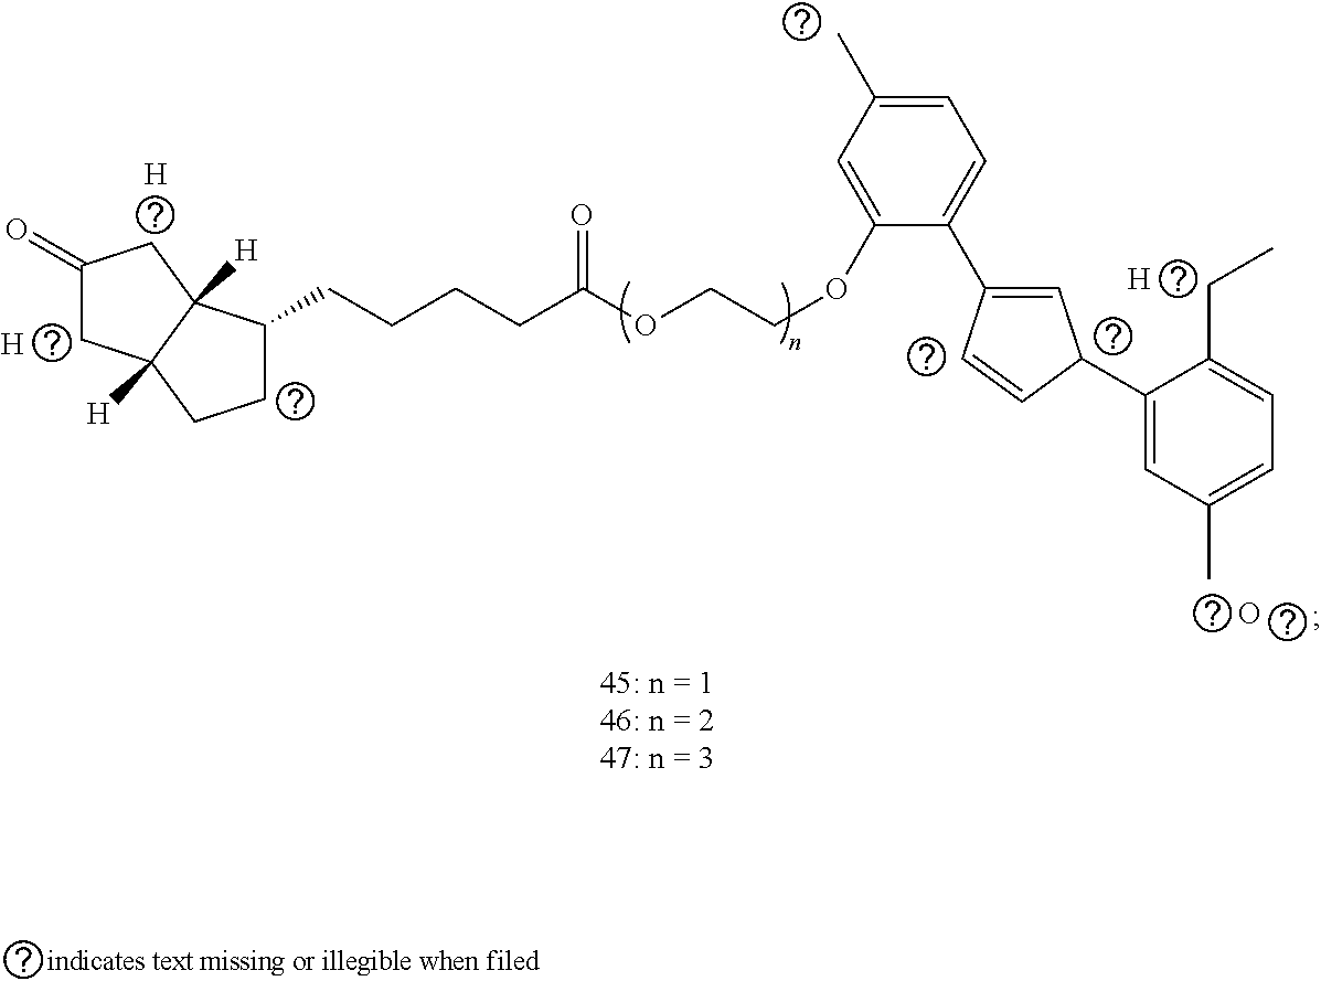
C1(=O)CC2([H])C([H])(C1)C(CCCCC(OCCOC1=CC(C)=CC=C1C1=CC(C3=CC(C)=CC=C3CC)C=C1)=O)CC2.[H].[H].[H].O
